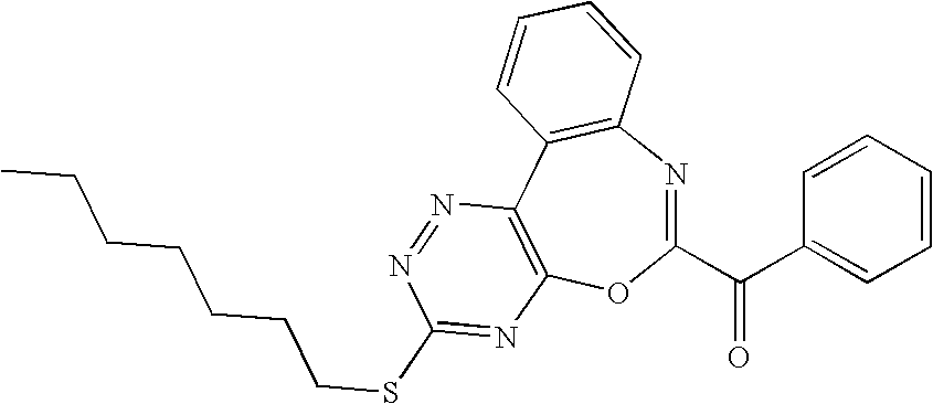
C1=CC=CC(C(C2=NC3=C(C4=C(O2)N=C(SCCCCCCC)N=N4)C=CC=C3)=O)=C1
